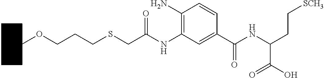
C1CCCC(OCCCSCC(NC2=C(N)C=CC(C(=O)NC(C(=O)O)CC[SCH3])=C2)=O)C1
